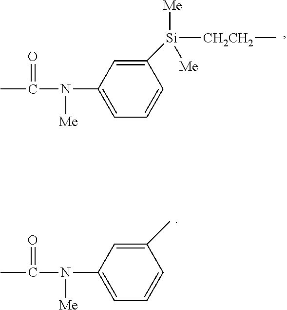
C1=C(N([Me])C(=O)C)C=C([Si]([Me])([CH2CH2]C)[Me])C=C1.C1=C(N([Me])C(=O)C)C=C(C)C=C1
